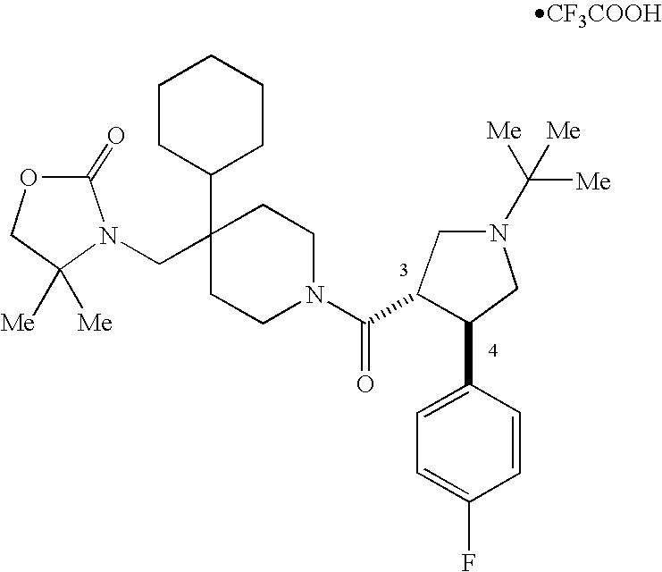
N1(CC2(C3CCCCC3)CCN(C(=O)C3C(C4=CC=C(F)C=C4)CN(C([Me])([Me])[Me])C3)CC2)C([Me])([Me])COC1=O.[CF3COOH]
